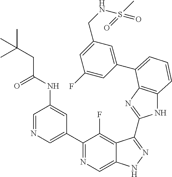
C1=NC=C(C2=NC=C3C(=C2F)C(C2=NC4=C(N2)C=CC=C4C2=CC(CNS(C)(=O)=O)=CC(F)=C2)=NN3)C=C1NC(CC(C)(C)C)=O
